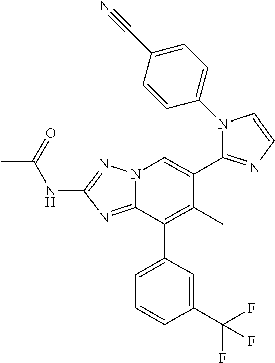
N(C1=NN2C(=N1)C(C1=CC=CC(C(F)(F)F)=C1)=C(C)C(C1=NC=CN1C1=CC=C(C#N)C=C1)=C2)C(C)=O
